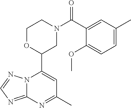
N12C(=NC=N1)N=C(C)C=C2C1CN(C(=O)C2=CC(C)=CC=C2OC)CCO1
